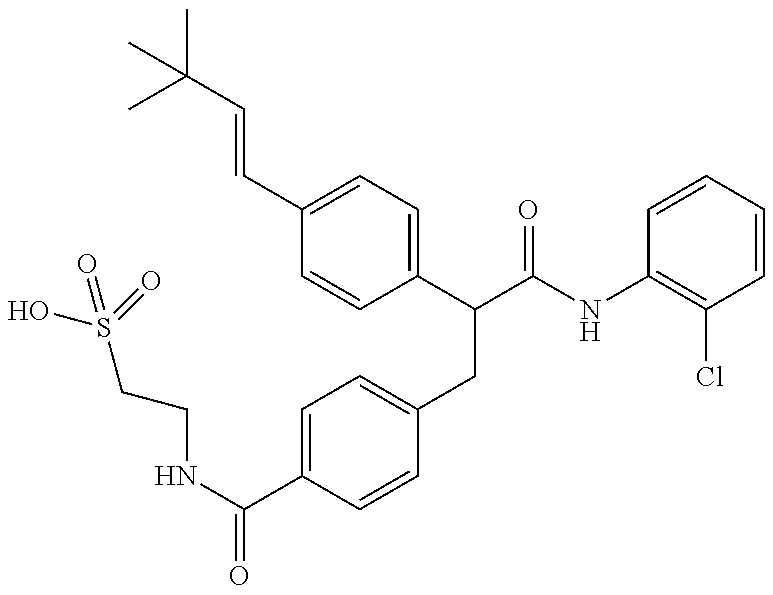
OS(CCNC(=O)C1=CC=C(CC(C(NC2=C(Cl)C=CC=C2)=O)C2=CC=C(C=CC(C)(C)C)C=C2)C=C1)(=O)=O
